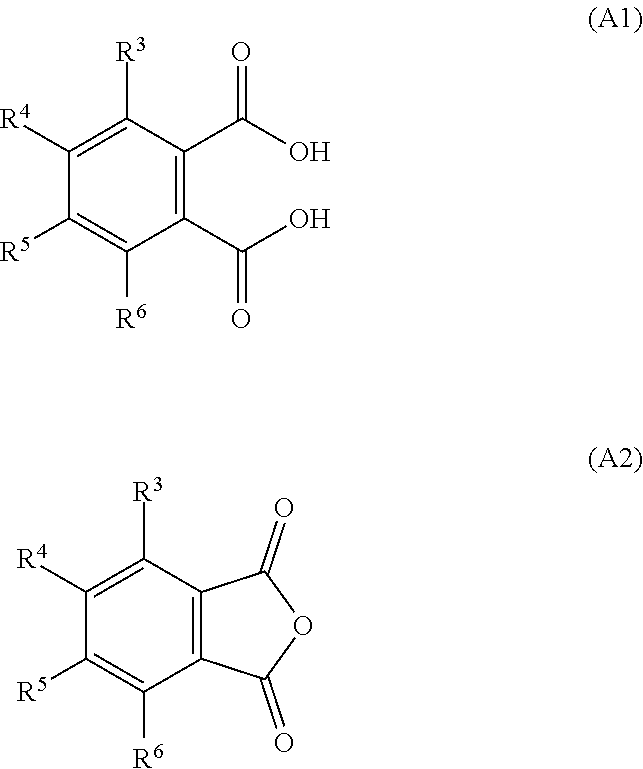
C1([R4])=C([R3])C(C(O)=O)=C(C(O)=O)C([R6])=C1[R5].C1([R4])=C([R3])C2=C(C([R6])=C1[R5])C(=O)OC2=O
